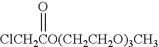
[ClCH2CO(CH2CH2O)3CH3]=O
